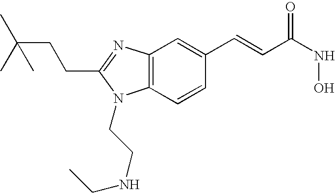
C12=C(C=CC(C=CC(NO)=O)=C1)N(CCNCC)C(CCC(C)(C)C)=N2
